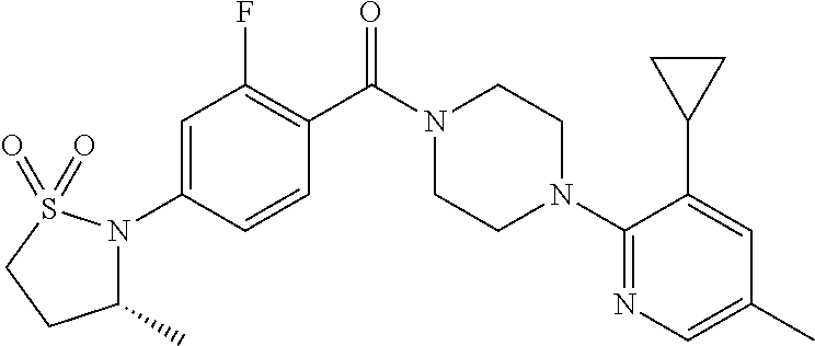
C1=C(N2C(C)CCS2(=O)=O)C=CC(C(N2CCN(C3=NC=C(C)C=C3C3CC3)CC2)=O)=C1F
